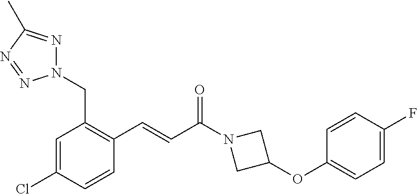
N1(CC2=C(C=CC(N3CC(OC4=CC=C(F)C=C4)C3)=O)C=CC(Cl)=C2)N=C(C)N=N1
